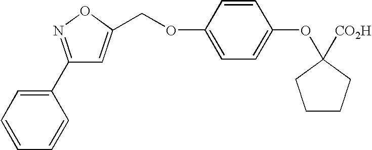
C1=CC=CC(C2=NOC(COC3=CC=C(OC4([CO2H])CCCC4)C=C3)=C2)=C1
